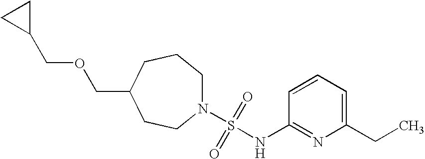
C(OCC1CC1)C1CCN(S(=O)(=O)NC2=NC(CC)=CC=C2)CCC1
